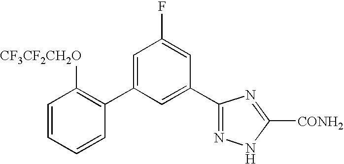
C1=CC=CC(C2=CC(F)=CC(C3=NNC([CONH2])=N3)=C2)=C1[CF3CF2CH2O]
